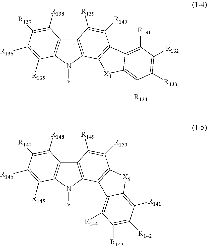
C12=C(N(*)C3=C1C([R138])=C([R137])C([R136])=C3[R135])C1=C(C([R140])=C2[R139])C2=C([R131])C([R132])=C([R133])C([R134])=C2[X4]1.C12=C(N(*)C3=C1C([R148])=C([R147])C([R146])=C3[R145])C1=C(C([R150])=C2[R149])[X5]C2=C([R141])C([R142])=C([R143])C([R144])=C12
